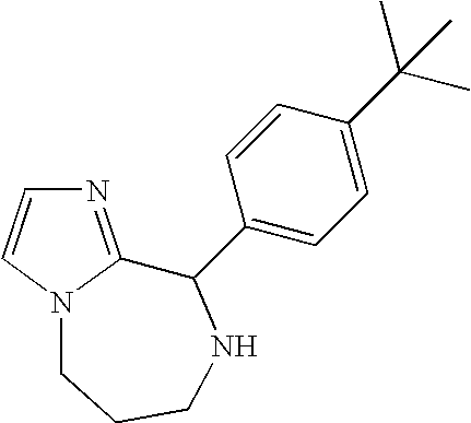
N1=C2N(C=C1)CCCNC2C1=CC=C(C(C)(C)C)C=C1
